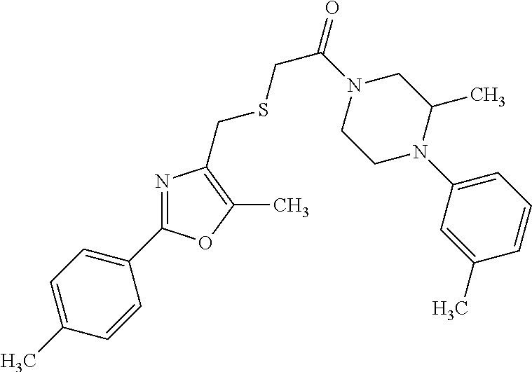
C1(C2=NC(CSCC(=O)N3CCN(C4=CC=CC(C)=C4)C(C)C3)=C(C)O2)=CC=C(C)C=C1
